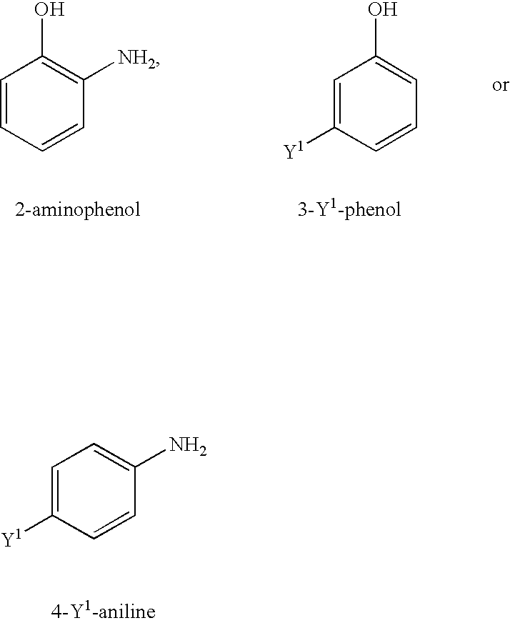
C1=CC=CC([NH2])=C1O.C1=C([Y1])C=CC=C1O.C1=C([Y1])C=CC(N)=C1
